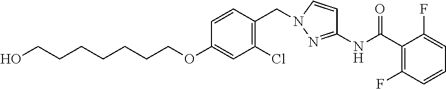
C1(Cl)=C(CN2C=CC(NC(=O)C3=C(F)C=CC=C3F)=N2)C=CC(OCCCCCCCO)=C1
